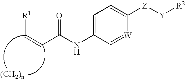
C(C(NC1=CC=C([Z][Y][R2])[W]=C1)=O)=C[R1]
